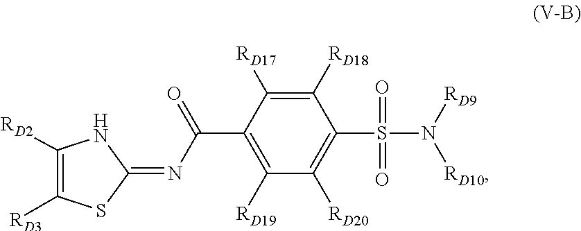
C1([RD2])=C([RD3])SC(=NC(C2=C([RD19])C([RD20])=C(S(N([RD9])[RD10])(=O)=O)C([RD18])=C2[RD17])=O)N1
